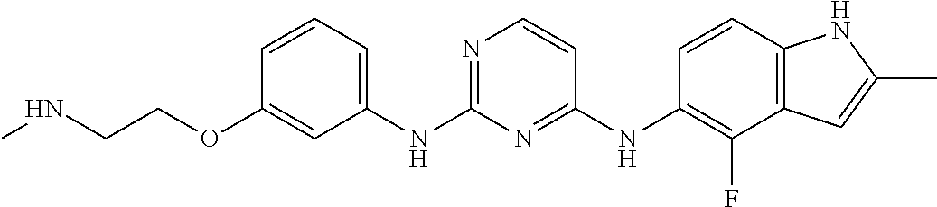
O(C1=CC(NC2=NC=CC(NC3=C(F)C4=C(C=C3)NC(C)=C4)=N2)=CC=C1)CCNC
